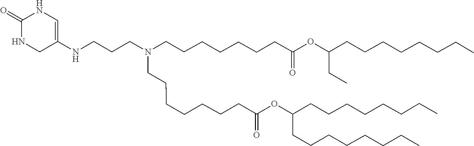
C(C(=O)OC(CCCCCCCC)CCCCCCCC)CCCCCCN(CCCNC1=CNC(=O)NC1)CCCCCCCC(=O)OC(CC)CCCCCCCC
